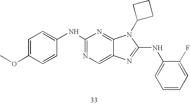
C1=C(OC)C=CC(NC2=NC=C3C(=N2)N(C2CCC2)C(NC2=CC=CC=C2F)=N3)=C1
